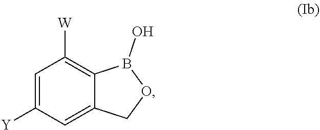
C1=C([Y])C=C2C(=C1[W])B(O)OC2
